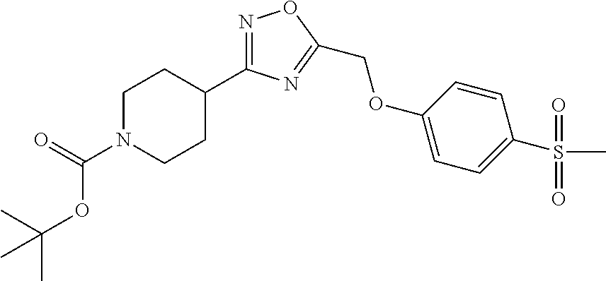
N1(C(=O)OC(C)(C)C)CCC(C2=NOC(COC3=CC=C(S(C)(=O)=O)C=C3)=N2)CC1
